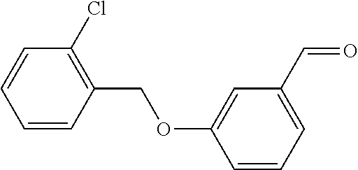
C1=CC(COC2=CC(C=O)=CC=C2)=C(Cl)C=C1
